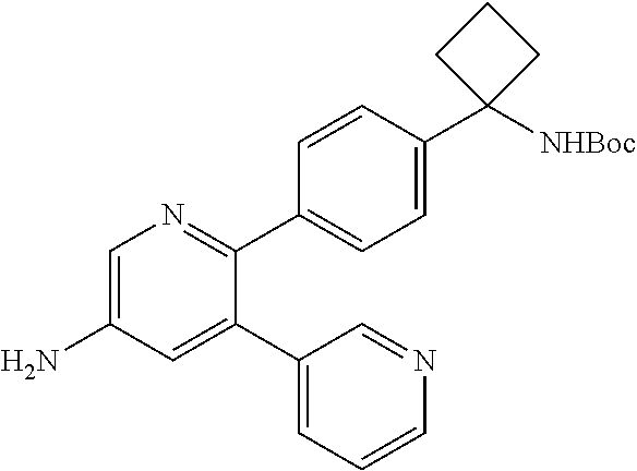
C1=C(N)C=C(C2=CC=CN=C2)C(C2=CC=C(C3([NHBoc])CCC3)C=C2)=N1
